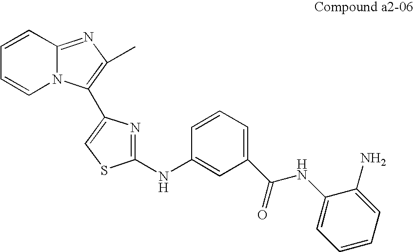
C1=CN2C(=NC(C)=C2C2=CSC(NC3=CC(C(NC4=CC=CC=C4N)=O)=CC=C3)=N2)C=C1
